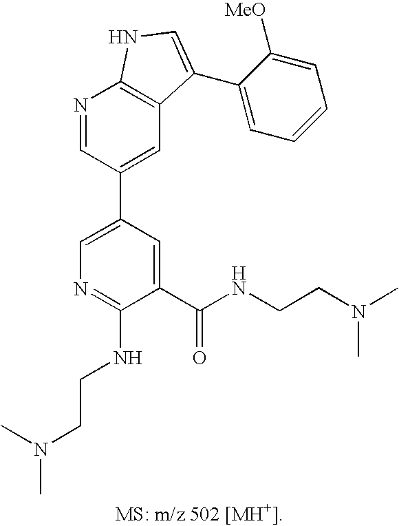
N1=CC(C2=CN=C(NCCN(C)C)C(C(NCCN(C)C)=O)=C2)=CC2=C1NC=C2C1=CC=CC=C1[MeO]
